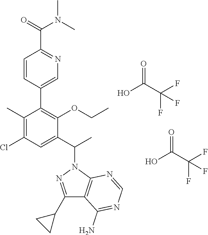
C1(C2CC2)=NN(C(C)C2=CC(Cl)=C(C)C(C3=CN=C(C(=O)N(C)C)C=C3)=C2OCC)C2=C1C(N)=NC=N2.OC(C(F)(F)F)=O.OC(C(F)(F)F)=O
